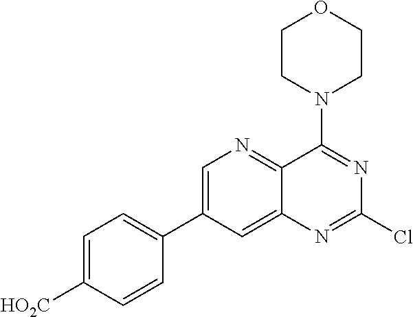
C1=C(C2=CC=C([HO2C])C=C2)C=C2C(=N1)C(N1CCOCC1)=NC(Cl)=N2
